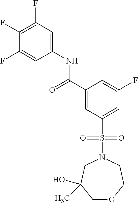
C(C1=CC(S(N2CCOCC(O)(C)C2)(=O)=O)=CC(F)=C1)(=O)NC1=CC(F)=C(F)C(F)=C1
